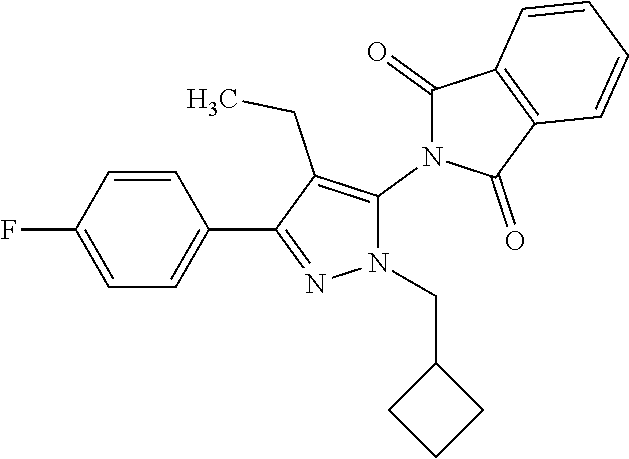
C1=CC(F)=CC=C1C1=NN(CC2CCC2)C(N2C(=O)C3=C(C2=O)C=CC=C3)=C1CC
